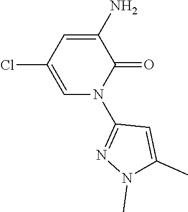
C1=C(N)C(=O)N(C2=NN(C)C(C)=C2)C=C1Cl
